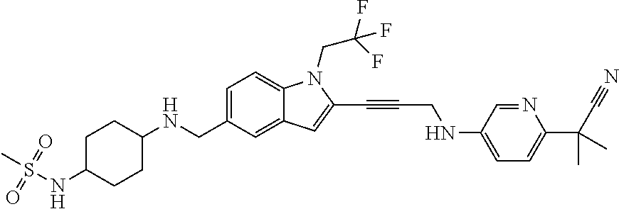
C1=C(CNC2CCC(NS(C)(=O)=O)CC2)C=C2C(=C1)N(CC(F)(F)F)C(C#CCNC1=CC=C(C(C#N)(C)C)N=C1)=C2
